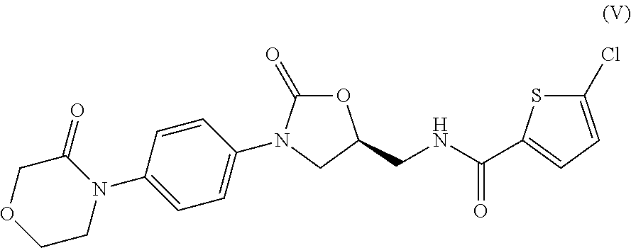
O1C(=O)N(C2=CC=C(N3C(=O)COCC3)C=C2)CC1CNC(=O)C1=CC=C(Cl)S1
